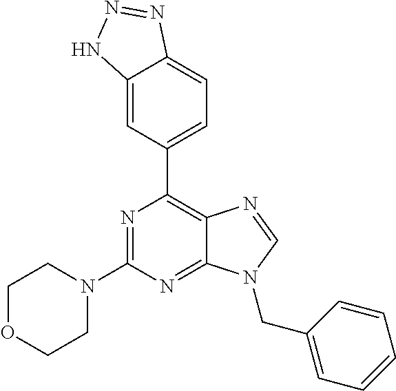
N1=C(N2CCOCC2)N=C2C(=C1C1=CC=C3C(=C1)NN=N3)N=CN2CC1=CC=CC=C1
